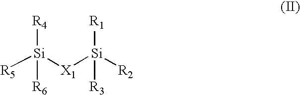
[R4][Si]([X1][Si]([R1])([R2])[R3])([R5])[R6]
